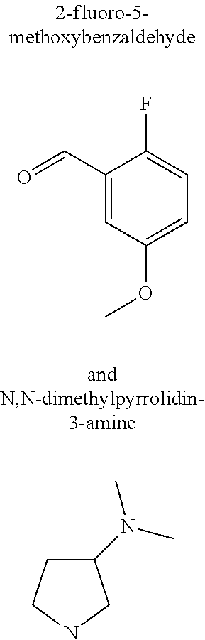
C1(C=O)=CC(OC)=CC=C1F.C1(N(C)C)CCNC1
